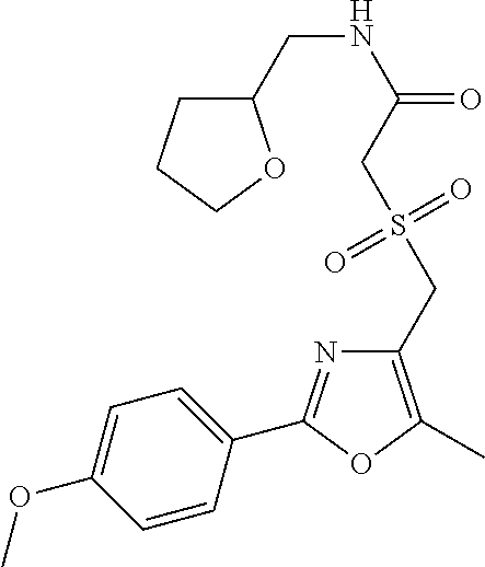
C1=C(OC)C=CC(C2=NC(CS(CC(NCC3CCCO3)=O)(=O)=O)=C(C)O2)=C1
